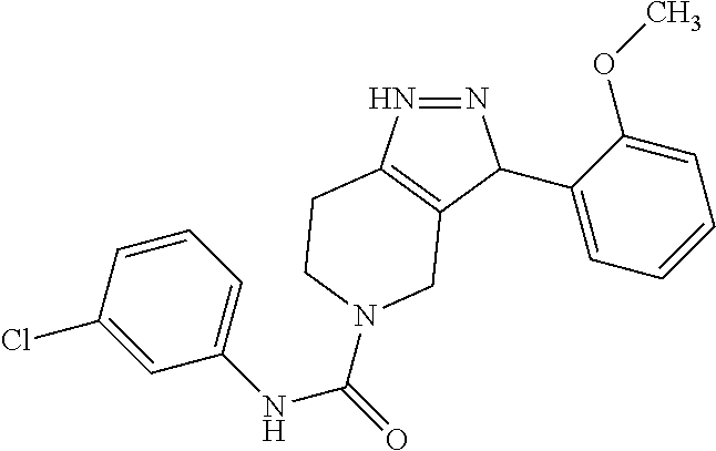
N1=NC(C2=CC=CC=C2OC)C2=C1CCN(C(=O)NC1=CC=CC(Cl)=C1)C2
